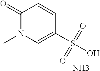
C1(S(O)(=O)=O)=CN(C)C(=O)C=C1.N
